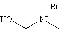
[N+](C)(CO)(C)C.[-Br]
